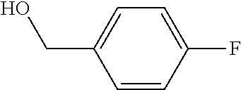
C1=CC(F)=CC=C1CO
